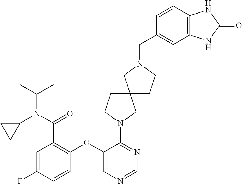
C1=C(F)C=CC(OC2=CN=CN=C2N2CC3(CC2)CCN(CC2=CC4=C(C=C2)NC(=O)N4)C3)=C1C(=O)N(C1CC1)C(C)C
